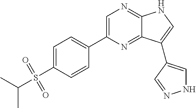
C(S(=O)(=O)C1=CC=C(C2=CN=C3C(=N2)C(C2=CNN=C2)=CN3)C=C1)(C)C
